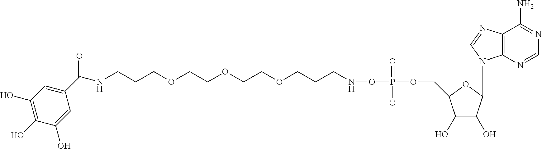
C1(O)C(O)C(N2C3=C(N=C2)C(N)=NC=N3)OC1COP(=O)(ONCCCOCCOCCOCCCNC(C1=CC(O)=C(O)C(O)=C1)=O)O
